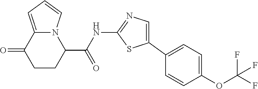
C1CC(C(=O)NC2=NC=C(C3=CC=C(OC(F)(F)F)C=C3)S2)N2C(=CC=C2)C1=O
